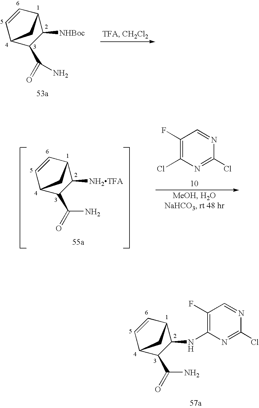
C1([NHBoc])C2CC(C=C2)C1C(=O)N.C1([NH2TFA])C2CC(C=C2)C1C(=O)N.N1=CC(F)=C(Cl)N=C1Cl.C1(NC2=C(F)C=NC(Cl)=N2)C2CC(C=C2)C1C(=O)N
